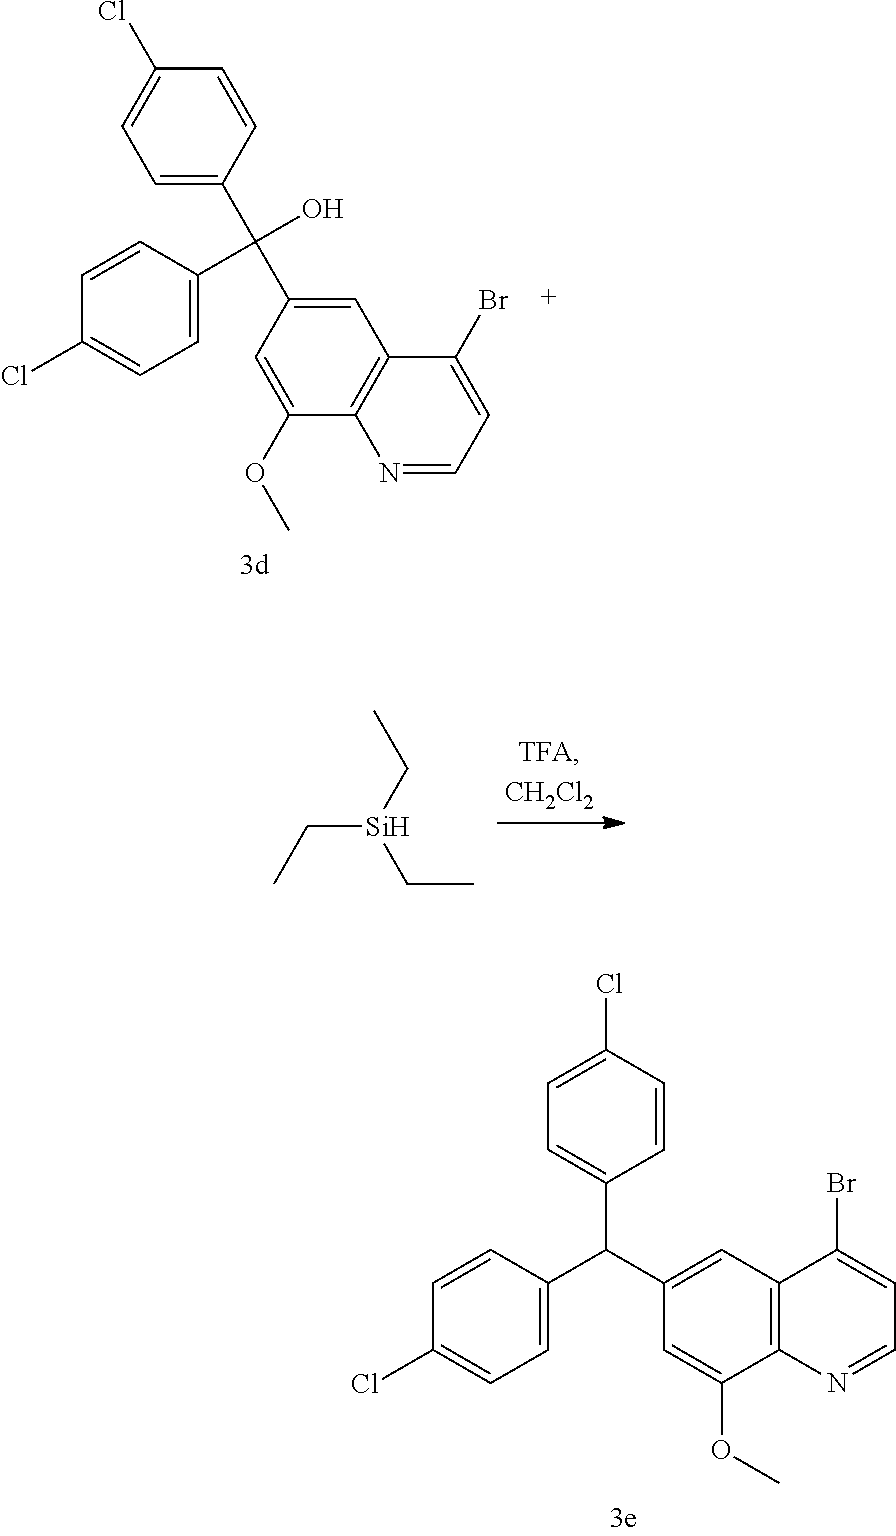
C1(Br)=CC=NC2=C1C=C(C(C1=CC=C(Cl)C=C1)(O)C1=CC=C(Cl)C=C1)C=C2OC.CC[Si](CC)CC.C1=CC(Cl)=CC=C1C(C1=CC=C(Cl)C=C1)C1=CC2=C(C(OC)=C1)N=CC=C2Br
